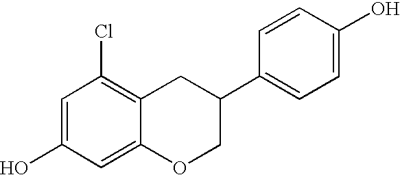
C1=C(O)C=C2C(=C1Cl)CC(C1=CC=C(O)C=C1)CO2
